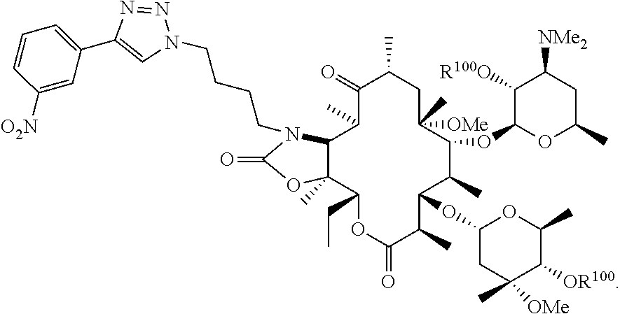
C1(=O)OC2(C)C(C(C)C(=O)C(C)CC([OMe])(C)C(OC3OC(C)CC([NMe2])C3[R100O])C(C)C(OC3CC(C)([OMe])C([OR100])C(C)O3)C(C)C(=O)OC2CC)N1CCCCN1N=NC(C2=CC=CC([O2N])=C2)=C1
